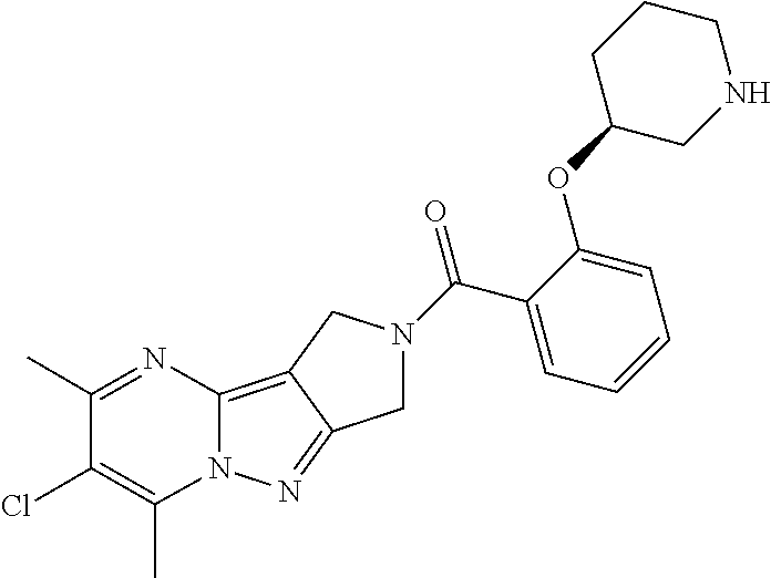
C12=C3C(=NN1C(C)=C(Cl)C(C)=N2)CN(C(C1=CC=CC=C1OC1CNCCC1)=O)C3
